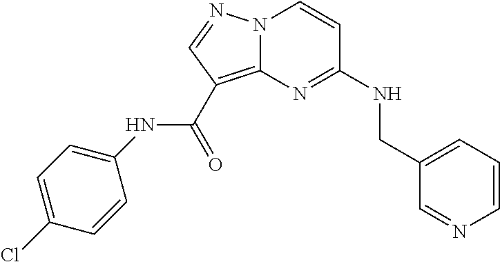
C1=CC=C(CNC2=NC3=C(C(NC4=CC=C(Cl)C=C4)=O)C=NN3C=C2)C=N1
